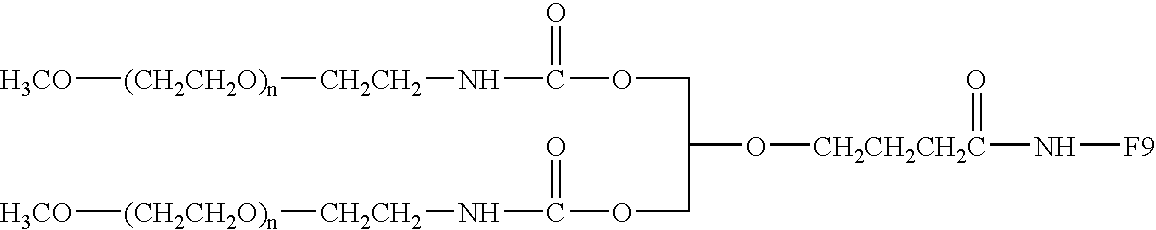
[H3CO][(CH2CH2O)n][CH2CH2]NC(OCC(O[CH2CH2CH2C](N[F9])=O)COC(N[CH2CH2][(CH2CH2O)n][H3CO])=O)=O
